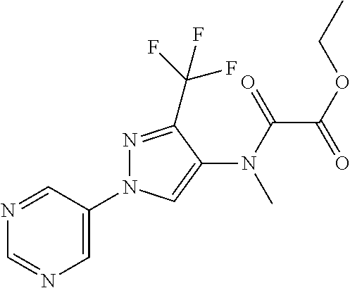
N1=CC(N2N=C(C(F)(F)F)C(N(C(C(OCC)=O)=O)C)=C2)=CN=C1
